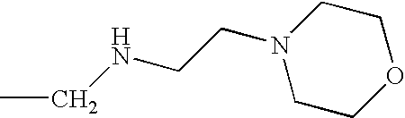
CCNCCN1CCOCC1
